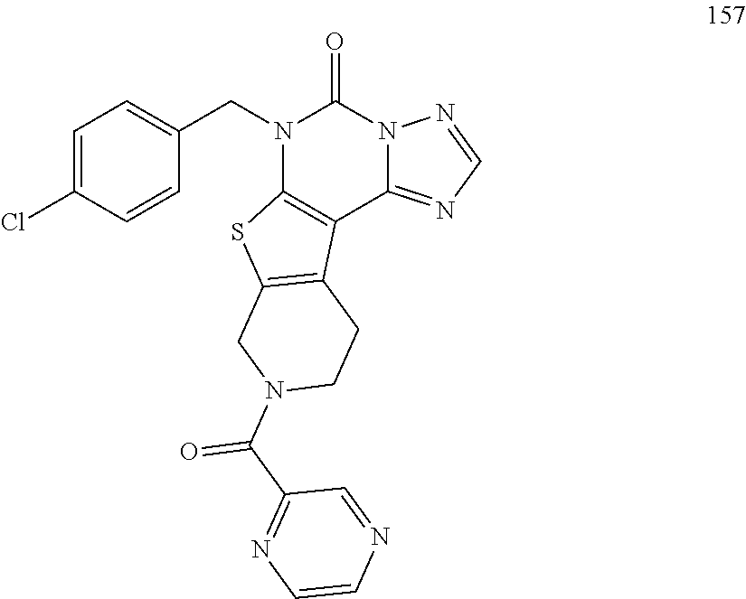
C1=C(Cl)C=CC(CN2C3=C(C4=NC=NN4C2=O)C2=C(S3)CN(C(C3=NC=CN=C3)=O)CC2)=C1
